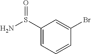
C1(S(N)=O)=CC=CC(Br)=C1
